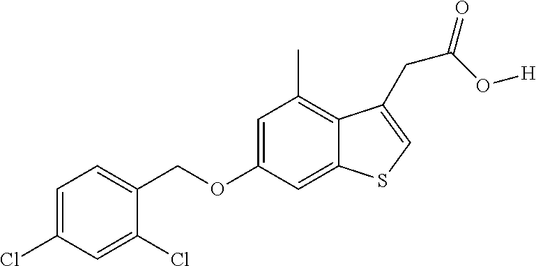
C12=CC(OCC3=CC=C(Cl)C=C3Cl)=CC(C)=C1C(CC(=O)O[H])=CS2
